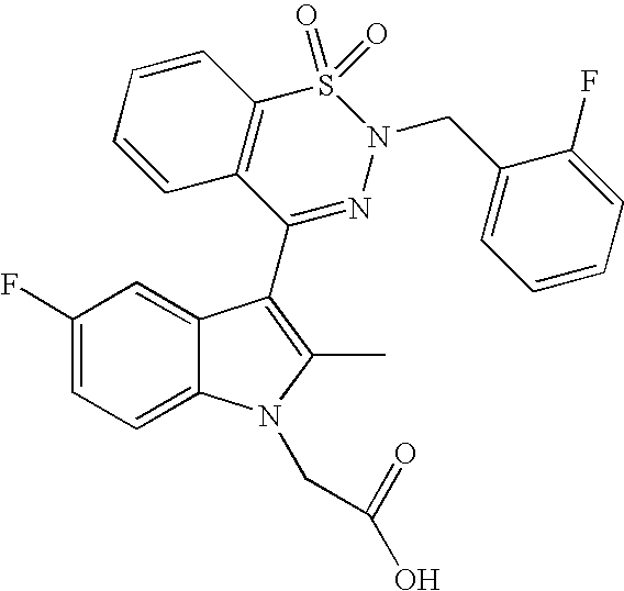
C1(F)=CC=C2C(=C1)C(C1=NN(CC3=CC=CC=C3F)S(=O)(=O)C3=C1C=CC=C3)=C(C)N2CC(=O)O
